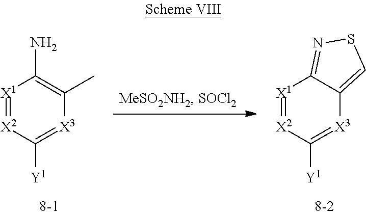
[X1]1=[X2]C([Y1])=[X3]C(C)=C1N.[X1]1=[X2]C([Y1])=[X3]C2=CSN=C12
